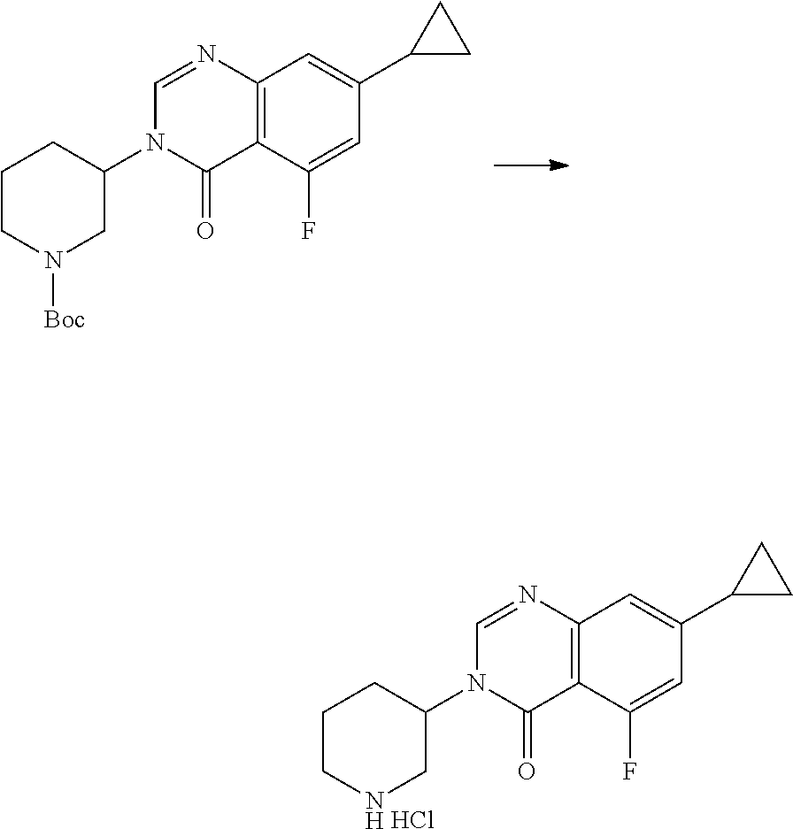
N1(C2CNCCC2)C=NC2=C(C1=O)C(F)=CC(C1CC1)=C2.Cl.N1(C2CN([Boc])CCC2)C=NC2=C(C1=O)C(F)=CC(C1CC1)=C2
